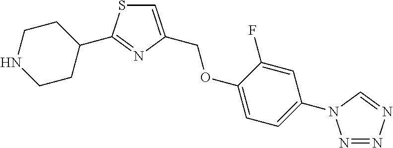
N1CCC(C2=NC(COC3=CC=C(N4N=NN=C4)C=C3F)=CS2)CC1
